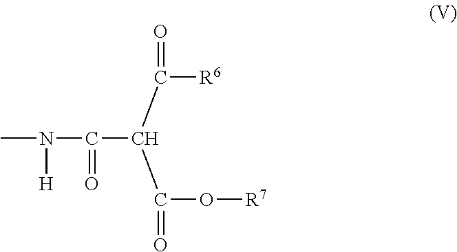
CN(C(C(C(=O)[R6])C(=O)O[R7])=O)[H]
